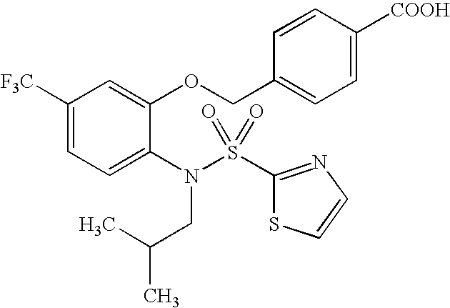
C1([CF3])=CC=C(N(S(=O)(=O)C2=NC=CS2)CC(C)C)C(OCC2=CC=C([COOH])C=C2)=C1
